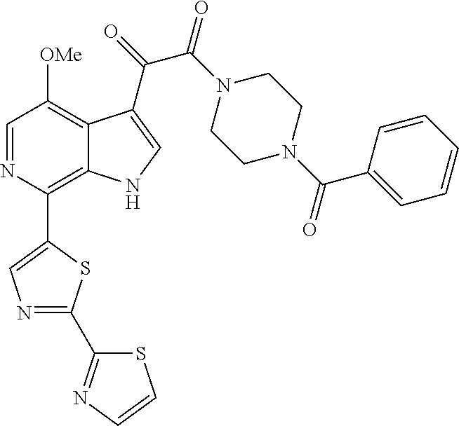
C1(C2=C3C(=C([OMe])C=N2)C(C(=O)C(N2CCN(C(C4=CC=CC=C4)=O)CC2)=O)=CN3)=CN=C(C2=NC=CS2)S1
